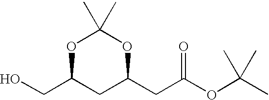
C(C1CC(CC(OC(C)(C)C)=O)OC(C)(C)O1)O
